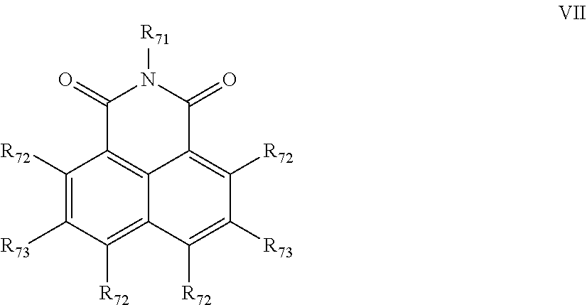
C1(=O)C2=C3C(=C([R72])C([R73])=C([R72])C3=C([R72])C([R73])=C2[R72])C(=O)N1[R71]
